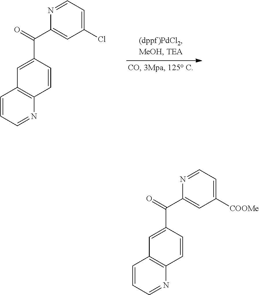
C1=CC=NC2=C1C=C(C(C1=CC(Cl)=CC=N1)=O)C=C2.C1=CC=NC2=C1C=C(C(C1=CC([COOMe])=CC=N1)=O)C=C2
